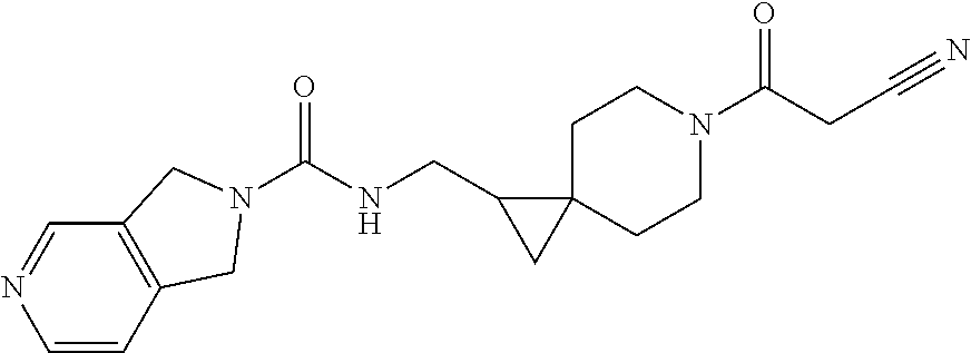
N1=CC2=C(C=C1)CN(C(NCC1CC13CCN(C(CC#N)=O)CC3)=O)C2
